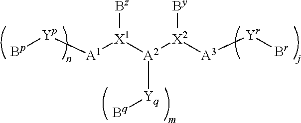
[Bp][Yp][A1][X1]([A2]([X2]([A3][Yr]Br)[By])[Yq][Bq])[Bz]
